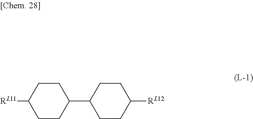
C1([RL11])CCC(C2CCC([RL12])CC2)CC1
